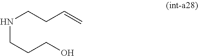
N(CCC=C)CCCO
